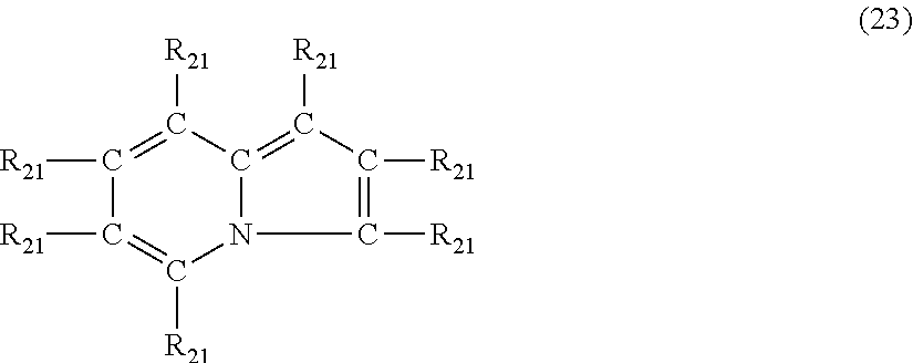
C1([R21])=C([R21])C([R21])=C([R21])C2=C([R21])C([R21])=C([R21])N12
